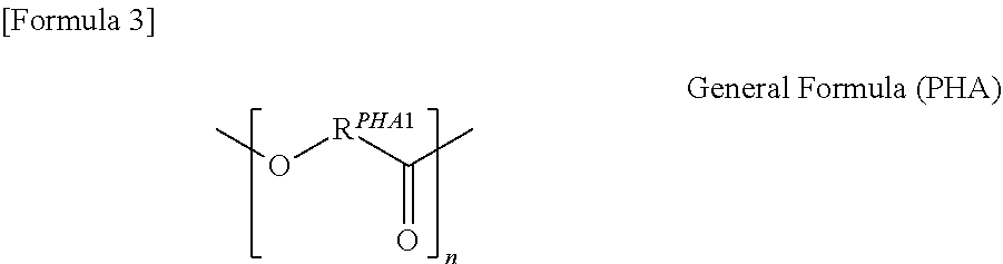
O([RPHA1]C(C)=O)C
